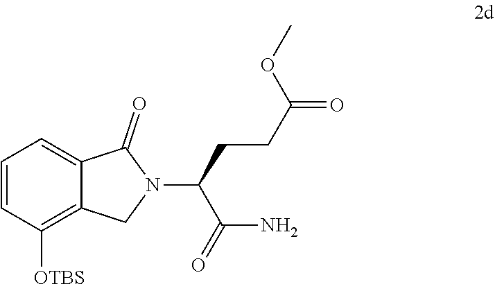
[OTBS]C1=C2C(=CC=C1)C(=O)N(C(C(N)=O)CCC(=O)OC)C2
